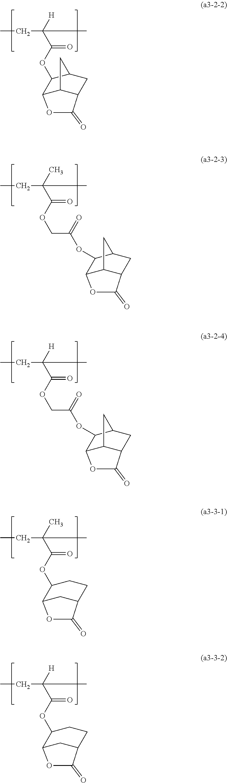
CCC(C(OC1C2C3C(CC1C3)C(=O)O2)=O)([H])C.CCC(C(OCC(=O)OC1C2C3C(CC1C3)C(=O)O2)=O)(C)C.CCC(C(OCC(=O)OC1C2C3C(CC1C3)C(=O)O2)=O)([H])C.CCC(C(OC1C2CC(CC1)C(=O)O2)=O)(C)C.CCC(C(OC1C2CC(CC1)C(=O)O2)=O)([H])C
